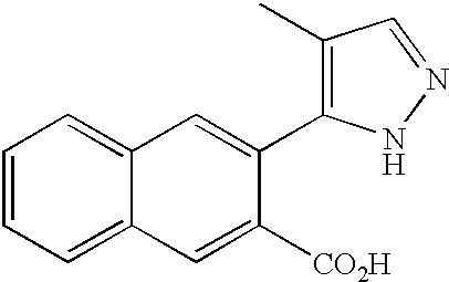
C1=CC=C2C(=C1)C=C(C1=C(C)C=NN1)C([CO2H])=C2
